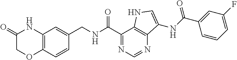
O=C1COC2=C(N1)C=C(CNC(C1=NC=NC3=C1NC=C3NC(C1=CC(F)=CC=C1)=O)=O)C=C2
